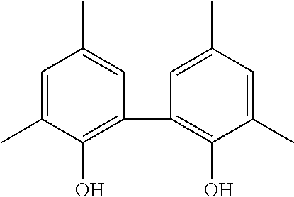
C1=C(C)C(O)=C(C2=C(O)C(C)=CC(C)=C2)C=C1C
